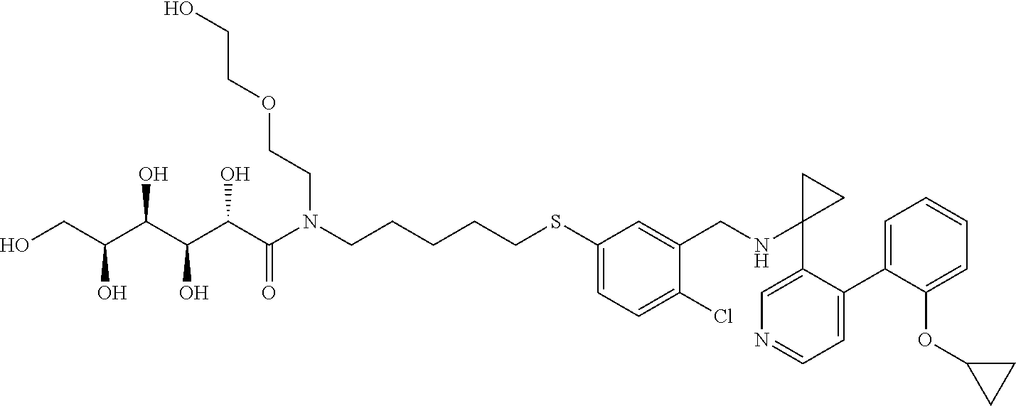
OCC(C(C(C(C(N(CCCCCSC1=CC=C(Cl)C(CNC2(C3=CN=CC=C3C3=CC=CC=C3OC3CC3)CC2)=C1)CCOCCO)=O)O)O)O)O
